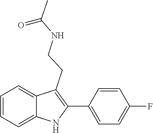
CC(NCCC1=C(C2=CC=C(F)C=C2)NC2=CC=CC=C21)=O
